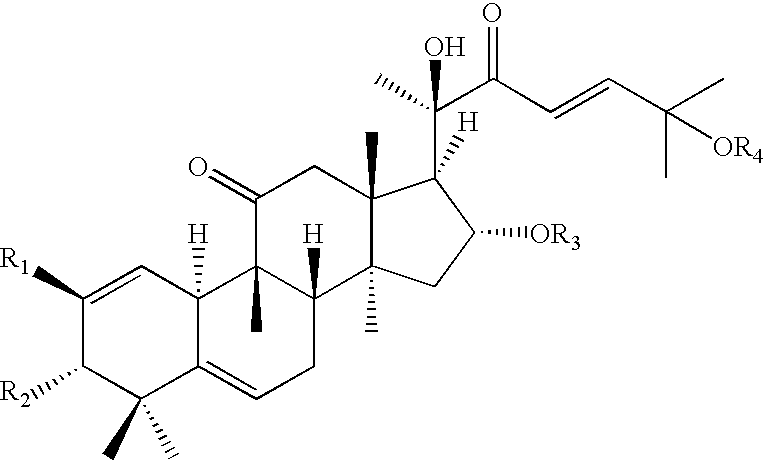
C1([R1])=CC2([H])C(=CCC3([H])C2(C)C(=O)CC2(C)C3(C)CC([OR3])C2(C(C)(O)C(C=CC(C)([OR4])C)=O)[H])C(C)(C)C1[R2]
